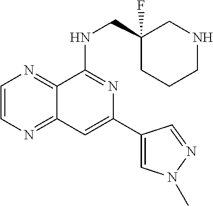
C1=CN=C2C(=N1)C(NCC1(F)CCCNC1)=NC(C1=CN(C)N=C1)=C2
